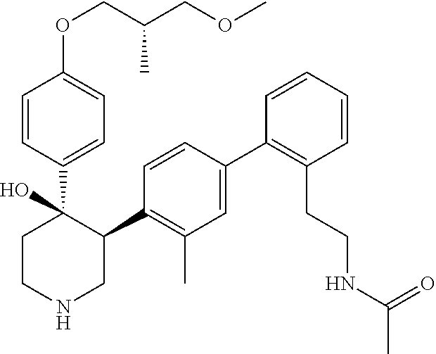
C1=CC(C2(O)CCNCC2C2=C(C)C=C(C3=C(CCNC(C)=O)C=CC=C3)C=C2)=CC=C1OCC(COC)C
